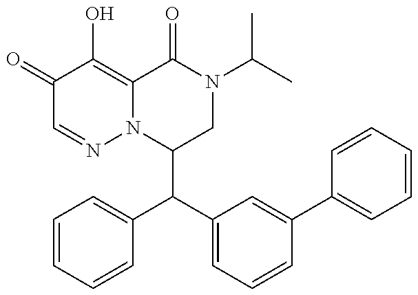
C1(C(C2=CC=CC(C3=CC=CC=C3)=C2)C2=CC=CC=C2)CN(C(C)C)C(=O)C2=C(O)C(=O)C=NN12
